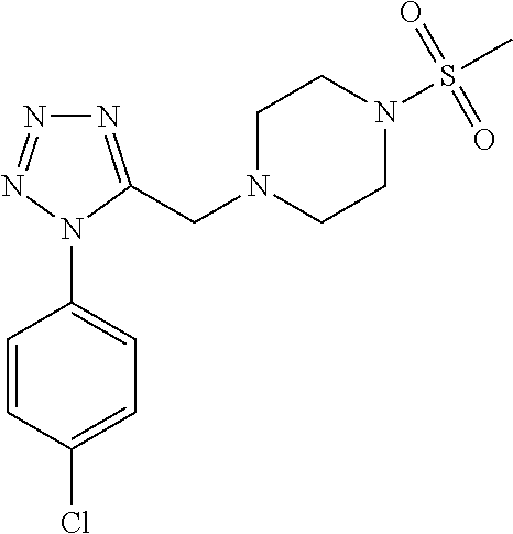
C1=CC(Cl)=CC=C1N1C(CN2CCN(S(C)(=O)=O)CC2)=NN=N1
